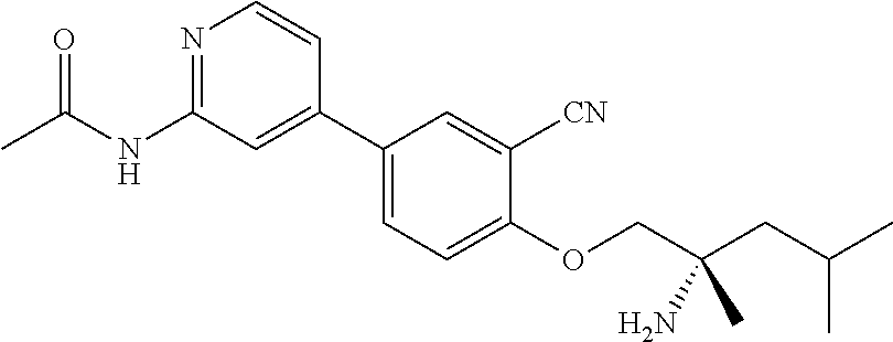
C(NC1=NC=CC(C2=CC=C(OCC(CC(C)C)(N)C)C([CN])=C2)=C1)(=O)C
